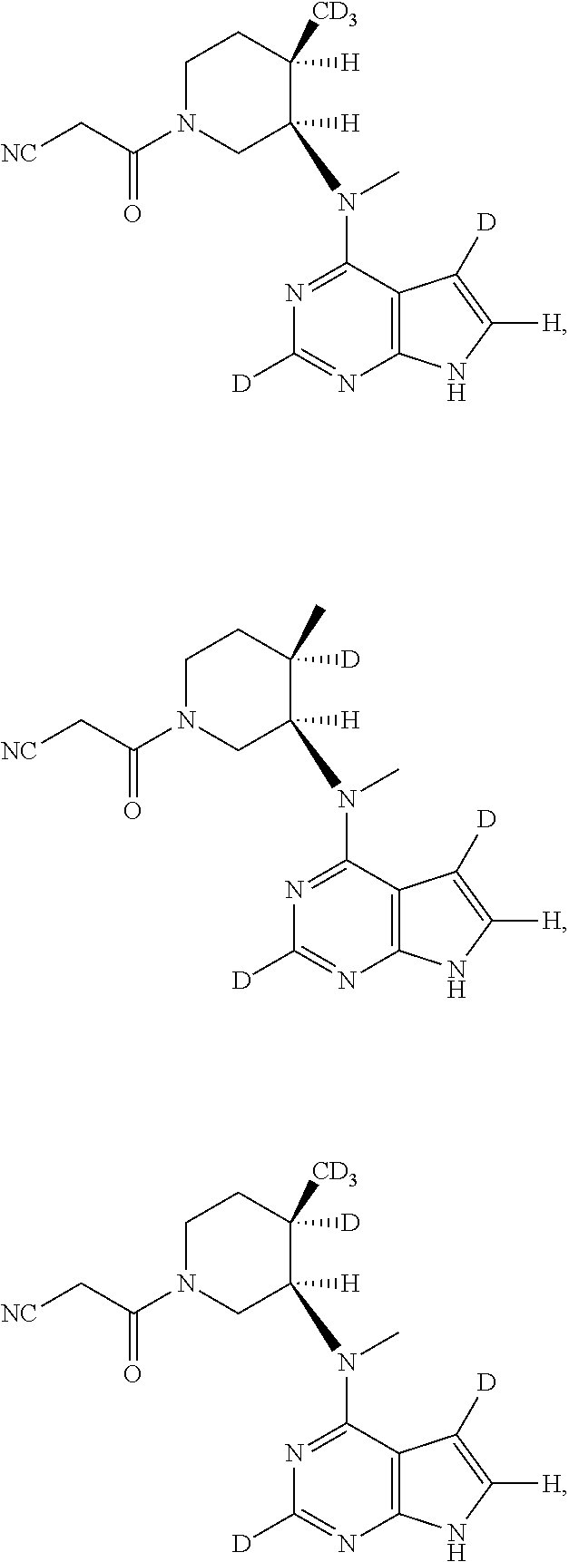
C12=C(C(N(C)C3([H])CN(C(C[NC])=O)CCC3([H])[CD3])=NC([D])=N1)C([D])=C([H])N2.C12=C(C(N(C)C3([H])CN(C(C[NC])=O)CCC3([D])C)=NC([D])=N1)C([D])=C([H])N2.C12=C(C(N(C)C3([H])CN(C(C[NC])=O)CCC3([D])[CD3])=NC([D])=N1)C([D])=C([H])N2
